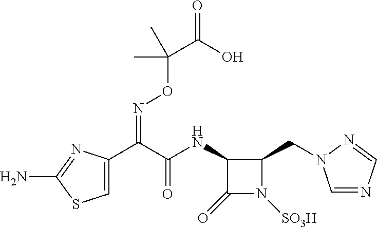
C1(NC(C(C2=CSC(N)=N2)=NOC(C(=O)O)(C)C)=O)C(=O)N([SO3H])C1CN1C=NC=N1
